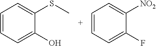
C1=CC=C(O)C(SC)=C1.C1=CC=C(F)C([NO2])=C1
